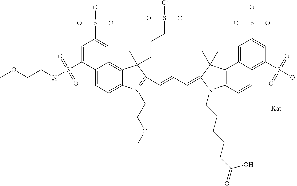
C12=CC=C3C(=C1C=C(S(=O)(=O)[O-])C=C2S(=O)(=O)NCCOC)C(C)(CCCS([O-])(=O)=O)C(C=CC=C1C(C)(C)C2=C(C=CC4=C(S([O-])(=O)=O)C=C(S([O-])(=O)=O)C=C42)N1CCCCCC(=O)O)=[N+]3CCOC
